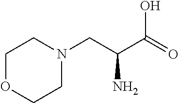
N1(CC(C(O)=O)N)CCOCC1
